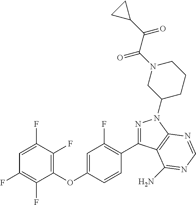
C1=C(F)C(F)=C(OC2=CC(F)=C(C3=NN(C4CCCN(C(C(C5CC5)=O)=O)C4)C4=C3C(N)=NC=N4)C=C2)C(F)=C1F
